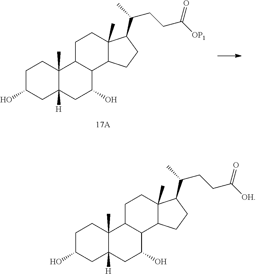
C1C(O)CC2([H])C(C)(C1)C1C(C(O)C2)C2C(C)(CC1)C(C(CCC([OH])=O)C)CC2.C1C(O)CC2([H])C(C)(C1)C1C(C(O)C2)C2C(C)(CC1)C(C(CCC([OP1])=O)C)CC2
